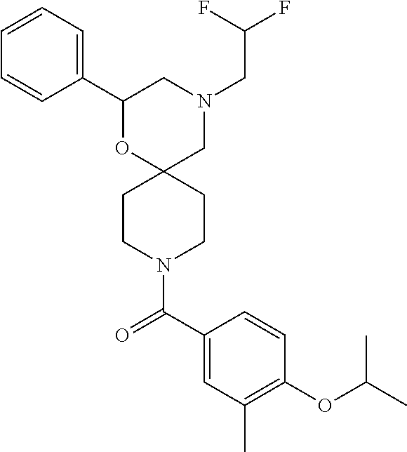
N1(CC(F)F)CC2(OC(C3=CC=CC=C3)C1)CCN(C(C1=CC(C)=C(OC(C)C)C=C1)=O)CC2
